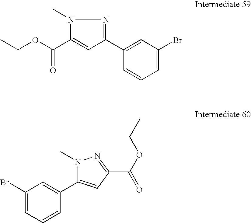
C1=C(C2=NN(C)C(C(OCC)=O)=C2)C=CC=C1Br.C1(Br)=CC=CC(C2=CC(C(OCC)=O)=NN2C)=C1
